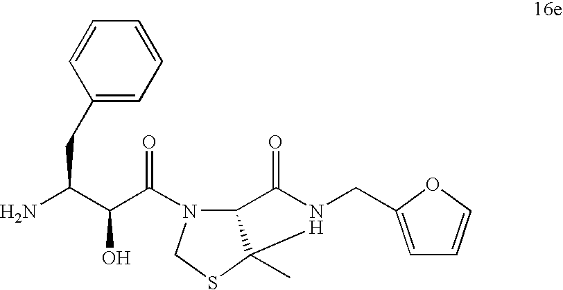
NC(C(C(=O)N1C2C(C)(SC1)N(CC1=CC=CO1)C2=O)O)CC1=CC=CC=C1
